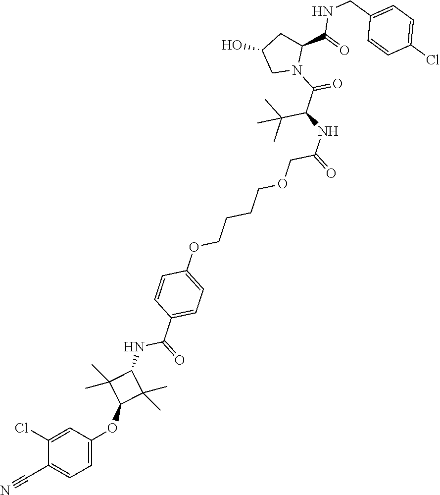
ClC1=CC=C(CNC(=O)C2CC(O)CN2C(=O)C(C(C)(C)C)NC(COCCCCOC2=CC=C(C(NC3C(C)(C)C(OC4=CC=C(C#N)C(Cl)=C4)C3(C)C)=O)C=C2)=O)C=C1
